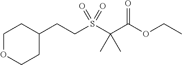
C1OCCC(CCS(C(C(OCC)=O)(C)C)(=O)=O)C1
